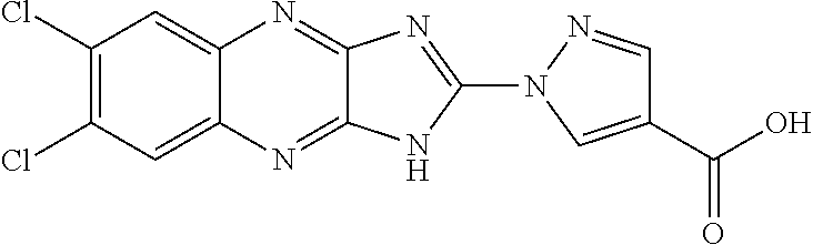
C12=CC(Cl)=C(Cl)C=C1N=C1C(=N2)N=C(N2C=C(C(O)=O)C=N2)N1
